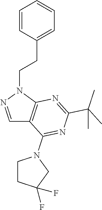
C1(CCN2N=CC3=C2N=C(C(C)(C)C)N=C3N2CCC(F)(F)C2)=CC=CC=C1
